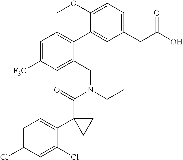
C1(CC(O)=O)=CC=C(OC)C(C2=CC=C([F3C])C=C2CN(CC)C(=O)C2(C3=CC=C(Cl)C=C3Cl)CC2)=C1
